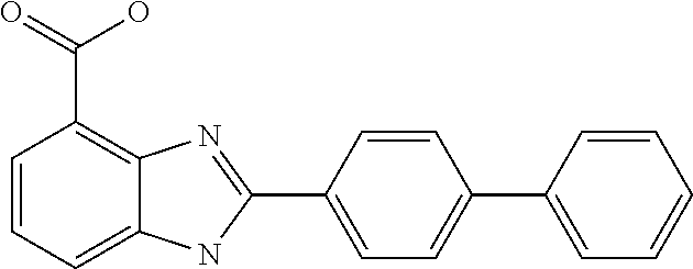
C1=CC=C2C(=C1C(=O)O)N=C(C1=CC=C(C3=CC=CC=C3)C=C1)N2
